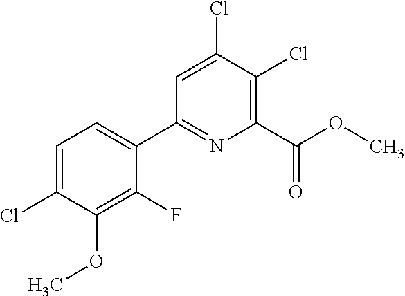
C1(F)=C(OC)C(Cl)=CC=C1C1=NC(C(OC)=O)=C(Cl)C(Cl)=C1
